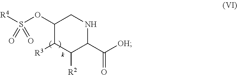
C1(OS([R4])(=O)=O)C([R3])C([R2])C(C([OH])=O)NC1
